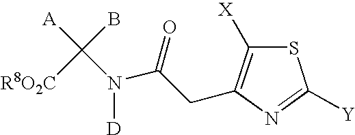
S1C([X])=C(CC(N(C([A])(B)[R8O2C])[D])=O)N=C1[Y]
